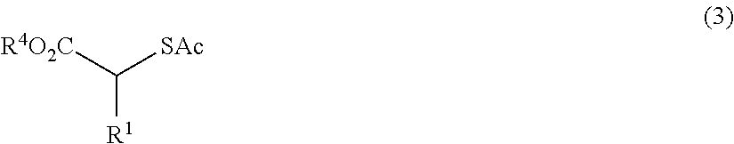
[R1]C([R4O2C])[SAc]
